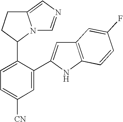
C1=C(C2=CC3=C(N2)C=CC(F)=C3)C(C2N3C(=CN=C3)CC2)=CC=C1[CN]
